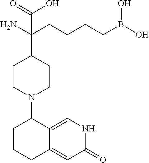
C1(N2CCC(C(CCCCB(O)O)(N)C(=O)O)CC2)CCCC2=CC(=O)NC=C12
